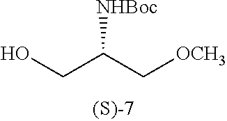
OCC(C[OCH3])[NHBoc]
